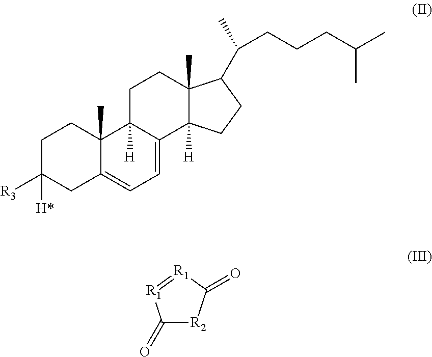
C1C([R3])([H*])CC2=CC=C3C([H])(C2(C)C1)CCC1(C)C3([H])CCC1C(CCCC(C)C)C.C1(=O)[R2]C(=O)[R1]=[R1]1
